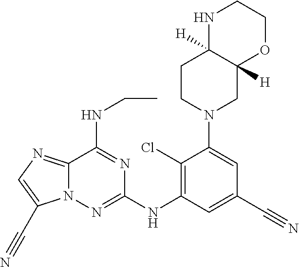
N12C(=NC=C1C#N)C(NCC)=NC(NC1=C(Cl)C(N3CC4([H])C([H])(CC3)NCCO4)=CC(C#N)=C1)=N2
